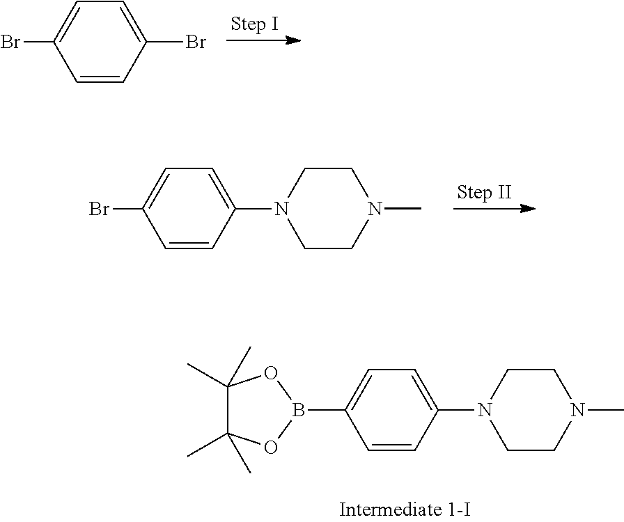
C1=CC(Br)=CC=C1Br.C1=CC(N2CCN(C)CC2)=CC=C1Br.C1=CC(N2CCN(C)CC2)=CC=C1B1OC(C)(C)C(C)(C)O1
